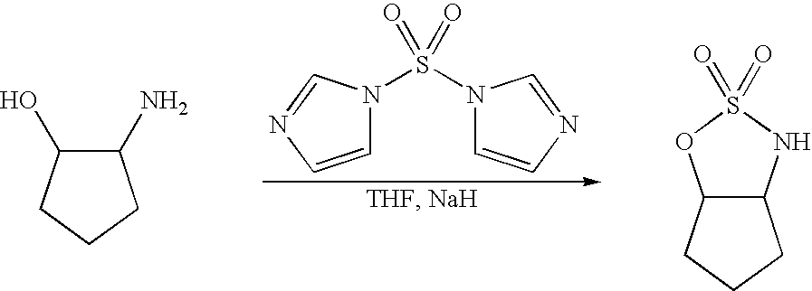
C1=CN=CN1S(N1C=CN=C1)(=O)=O.C1(O)C(N)CCC1.C12C(NS(=O)(=O)O1)CCC2
